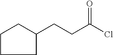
C1CCC(CCC(Cl)=O)C1
